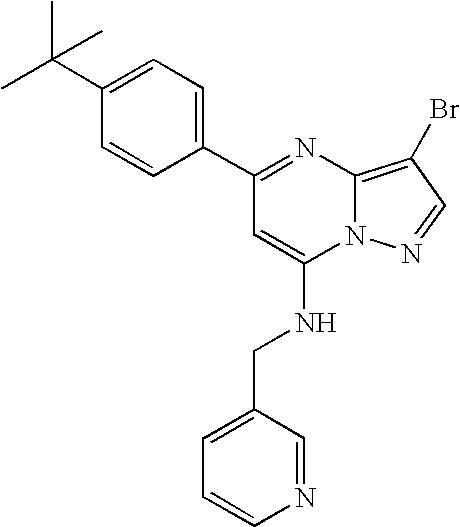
C1(C2=NC3=C(Br)C=NN3C(NCC3=CC=CN=C3)=C2)=CC=C(C(C)(C)C)C=C1
